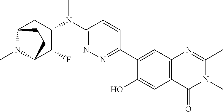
C1(N(C2=NN=C(C3=CC4=C(C=C3O)C(=O)N(C)C(C)=N4)C=C2)C)CC2N(C)C(C1F)CC2
